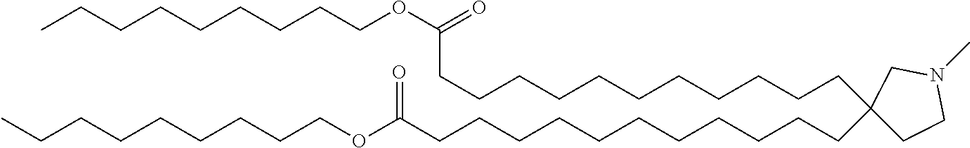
C(CCCCCCC(OCCCCCCCCC)=O)CCCCC1(CCCCCCCCCCCC(OCCCCCCCCC)=O)CCN(C)C1
